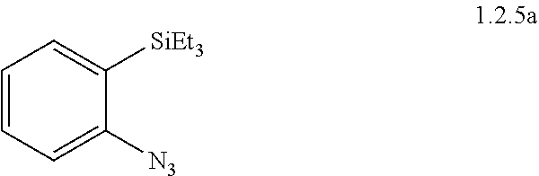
C1=CC=C([N3])C([SiEt3])=C1
